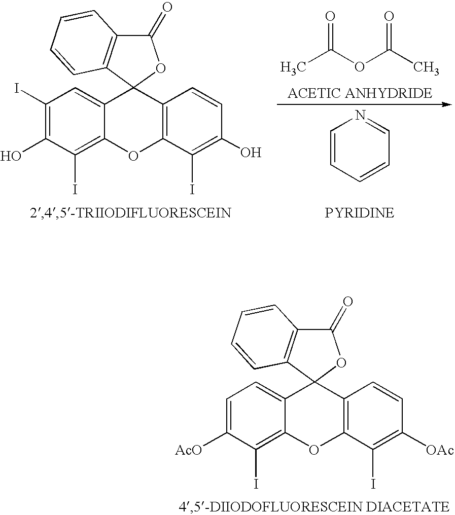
C1(I)=C(O)C(I)=C2C(=C1)C1(C3=C(O2)C(I)=C(O)C=C3)OC(=O)C2=C1C=CC=C2.CC(OC(C)=O)=O.C1=CC=CC=N1.C1=C([AcO])C(I)=C2C(=C1)C1(C3=C(O2)C(I)=C([OAc])C=C3)OC(=O)C2=C1C=CC=C2
